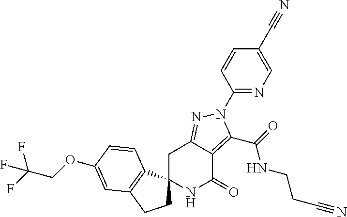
C1C2=NN(C3=NC=C(C#N)C=C3)C(C(=O)NCCC#N)=C2C(=O)NC12CCC1=C2C=CC(OCC(F)(F)F)=C1
